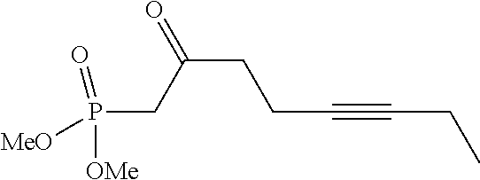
P(CC(CCC#CCC)=O)([OMe])([MeO])=O
